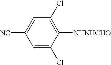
C1=C(Cl)C([NHNHCHO])=C(Cl)C=C1[NC]
